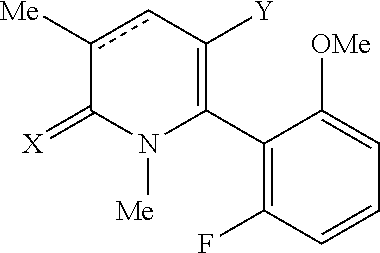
C1(C2=C([Y])cc([Me])C(=[X])N2[Me])=C(F)C=CC=C1[OMe]
